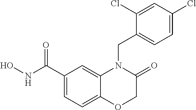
C1(C(NO)=O)=CC=C2C(=C1)N(CC1=CC=C(Cl)C=C1Cl)C(=O)CO2
